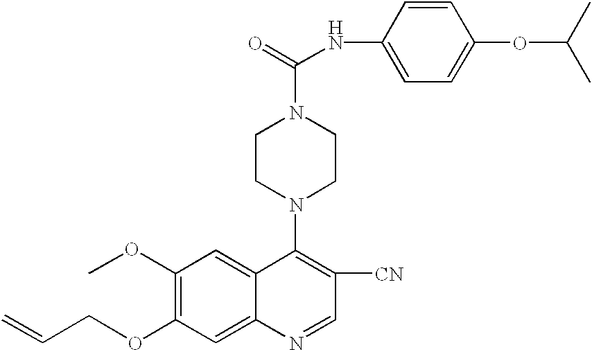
O(C1=C(OC)C=C2C(=C1)N=CC([CN])=C2N1CCN(C(=O)NC2=CC=C(OC(C)C)C=C2)CC1)CC=C
